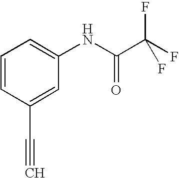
C1=CC(C#C)=CC(NC(C(F)(F)F)=O)=C1
